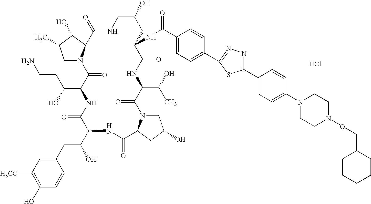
Cl.C1N2C(C(O)C1C)C(=O)NCC(O)CC(NC(=O)C1=CC=C(C3=NN=C(C4=CC=C(N5CCN(OCC6CCCCC6)CC5)C=C4)S3)C=C1)C(=O)NC(C(O)C)C(=O)N1CC(O)CC1C(=O)NC(C(CC1=CC([H3CO])=C(O)C=C1)O)C(=O)NC(C(O)CCN)C2=O
